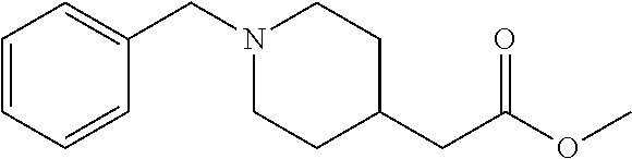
C1=CC=CC(CN2CCC(CC(OC)=O)CC2)=C1
